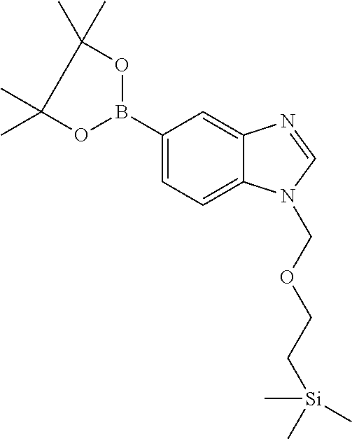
C1(B2OC(C)(C)C(C)(C)O2)=CC=C2C(=C1)N=CN2COCC[Si](C)(C)C
